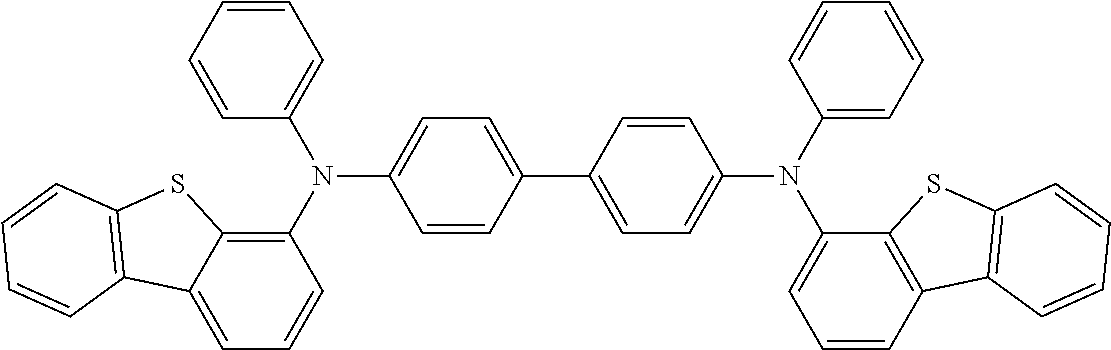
C1=C2C(=C(N(C3=CC=CC=C3)C3=CC=C(C4=CC=C(N(C5=CC=CC6=C5SC5=C6C=CC=C5)C5=CC=CC=C5)C=C4)C=C3)C=C1)SC1=C2C=CC=C1
